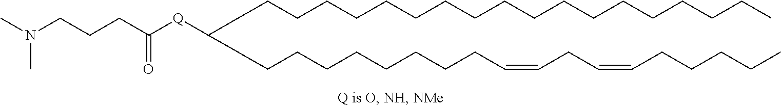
C(CCCCCCCCCCCCCCCCC)C(CCCCCCCCC=CCC=CCCCCC)[Q]C(CCCN(C)C)=O
